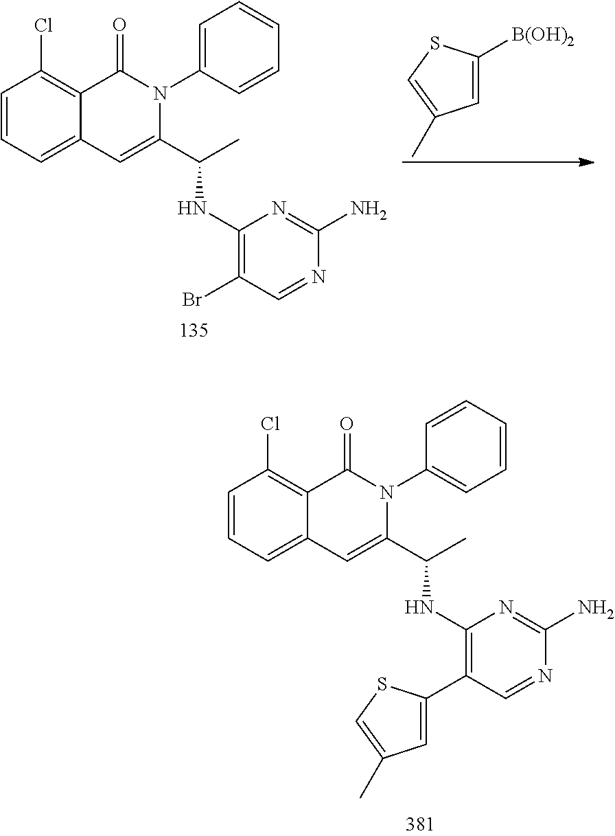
C1=CC=C2C(=C1Cl)C(=O)N(C1=CC=CC=C1)C(C(C)NC1=C(Br)C=NC(N)=N1)=C2.C1=C([B(OH)2])SC=C1C.C1=CC=C2C(=C1Cl)C(=O)N(C1=CC=CC=C1)C(C(C)NC1=C(C3=CC(C)=CS3)C=NC(N)=N1)=C2
